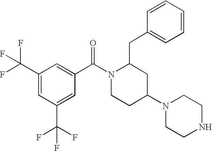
C1(C(F)(F)F)=CC(C(F)(F)F)=CC(C(N2CCC(N3CCNCC3)CC2CC2=CC=CC=C2)=O)=C1
